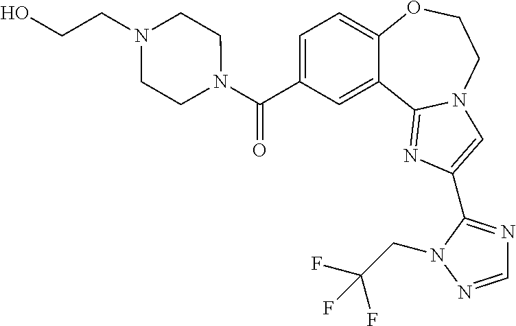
C1=C(C(N2CCN(CCO)CC2)=O)C=C2C(=C1)OCCN1C2=NC(C2=NC=NN2CC(F)(F)F)=C1
